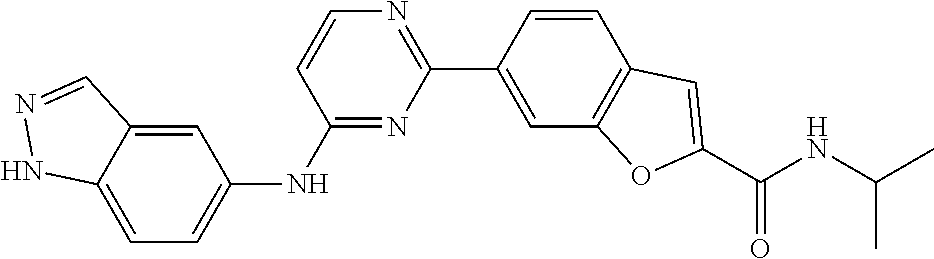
C1=CC(C2=NC=CC(NC3=CC=C4C(=C3)C=NN4)=N2)=CC2=C1C=C(C(NC(C)C)=O)O2
